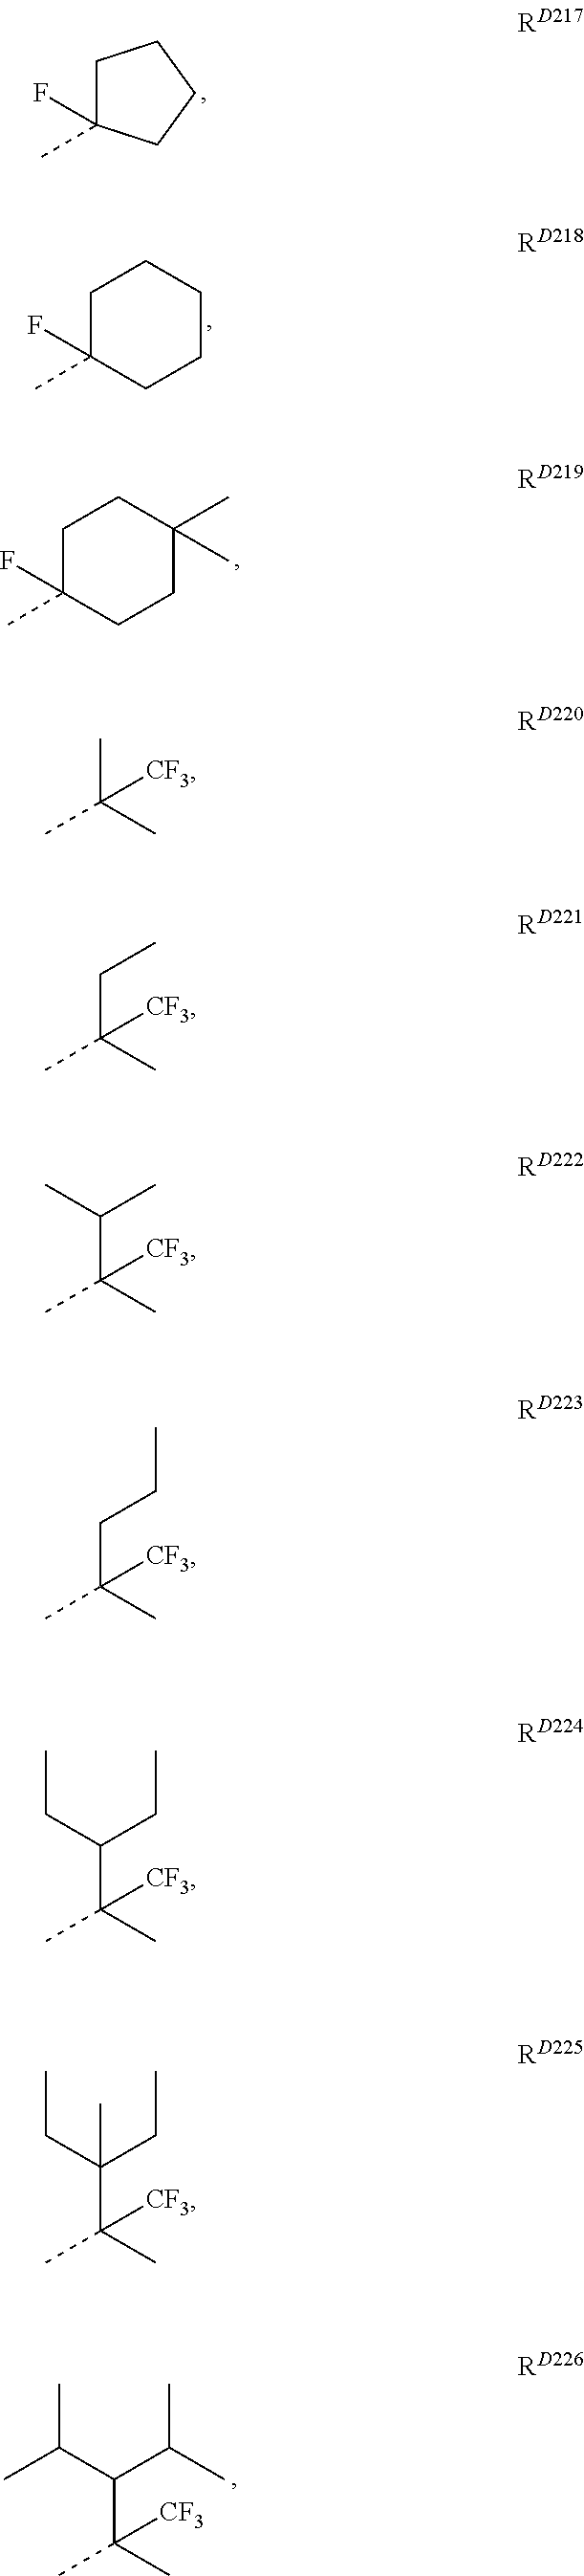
C1C(F)(C)CCC1.C1C(F)(C)CCCC1.C1C(F)(C)CCC(C)(C)C1.C(C([CF3])(C)C)(C(C)C)C(C)C.CC([CF3])(C)C.C(C([CF3])(C)C)C.C(C([CF3])(C)C)(C)C.C(C([CF3])(C)C)CC.C(C([CF3])(C)C)(CC)CC.C(C([CF3])(C)C)(CC)(CC)C
